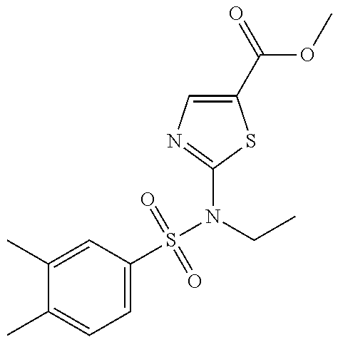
C1(C)=CC(S(N(CC)C2=NC=C(C(=O)OC)S2)(=O)=O)=CC=C1C
